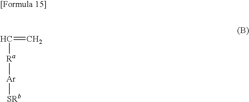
C(=C)[Ra][Ar][SRb]
